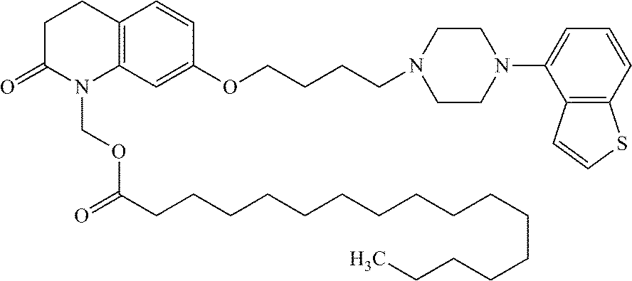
C12=C(C=C(OCCCCN3CCN(C4=CC=CC5=C4C=CS5)CC3)C=C1)N(COC(=O)CCCCCCCCCCCCCCCC)C(=O)CC2
